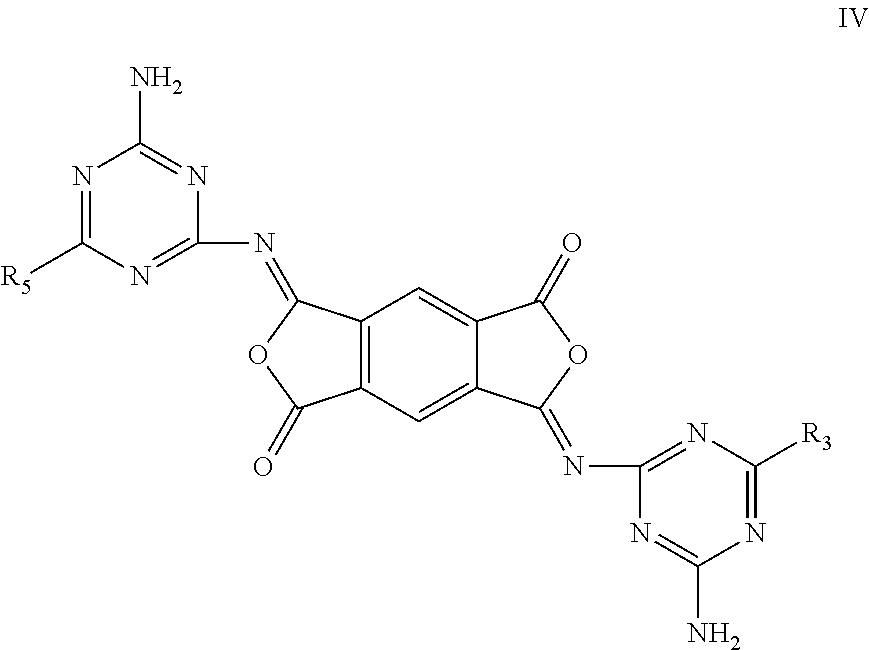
N1=C([R5])N=C(N=C2C3=C(C=C4C(=C3)C(=O)OC4=NC3=NC([R3])=NC(N)=N3)C(=O)O2)N=C1N
